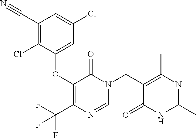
C1(C#N)=C(Cl)C(OC2=C(C(F)(F)F)N=CN(CC3=C(C)N=C(C)NC3=O)C2=O)=CC(Cl)=C1
